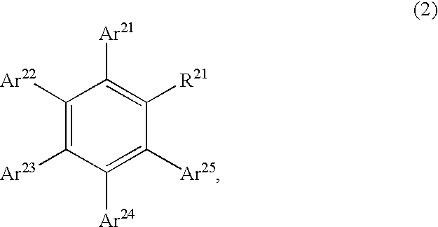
C1([Ar22])=C([Ar23])C([Ar24])=C([Ar25])C([R21])=C1[Ar21]
